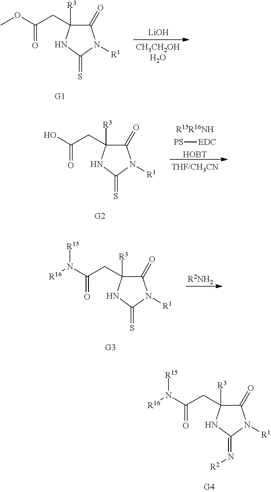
C1(=O)C([R3])(CC(OC)=O)NC(=S)N1[R1].[LiOH].C1(=O)C([R3])(CC(O)=O)NC(=S)N1[R1].[R15R16NHHOBT].[PS][EDC].C1(=O)C([R3])(CC(N([R16])[R15])=O)NC(=S)N1[R1].[R2NH2].C1(=O)C([R3])(CC(N([R16])[R15])=O)NC(=N[R2])N1[R1]
